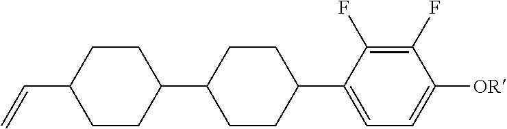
C1(F)=C(F)C(C2CCC(C3CCC(C=C)CC3)CC2)=CC=C1[OR]
